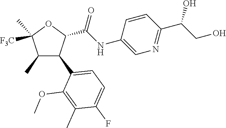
C1(C)C(C2=CC=C(F)C(C)=C2OC)C(C(NC2=CN=C(C(CO)O)C=C2)=O)OC1(C)[F3C]
